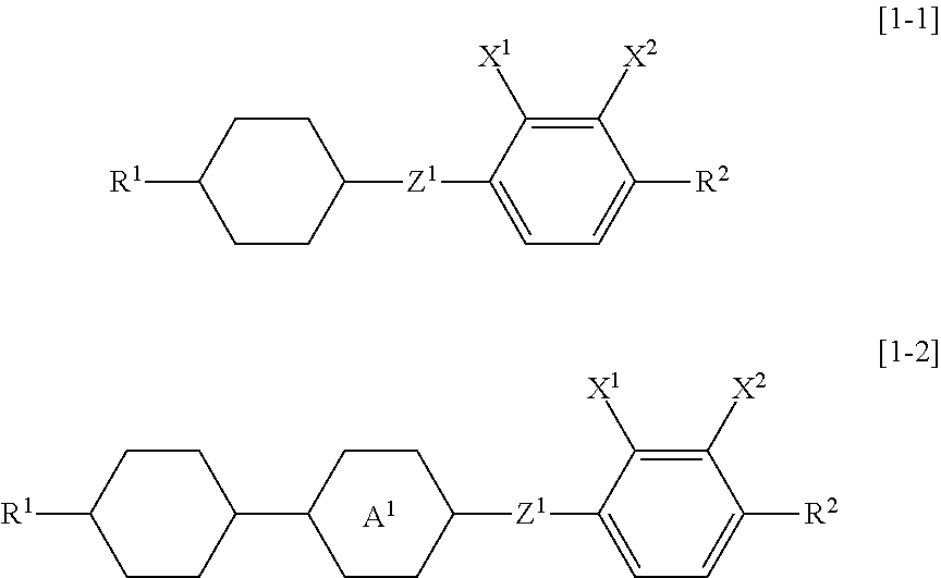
C1(C2CCC([Z1]C3=CC=C([R2])C([X2])=C3[X1])CC2)CCC([R1])CC1.[A1].[R1]C1CCC([Z1]C2=CC=C([R2])C([X2])=C2[X1])CC1
